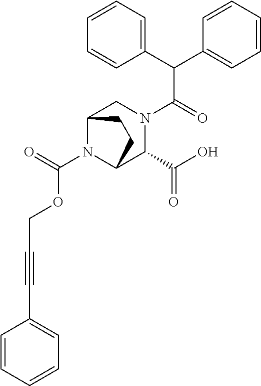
C(N1C2C(C(O)=O)N(C(C(C3=CC=CC=C3)C3=CC=CC=C3)=O)CC1CC2)(=O)OCC#CC1=CC=CC=C1
